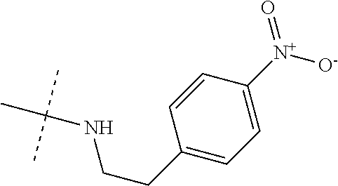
C1(CCNC(C)(C)C)=CC=C([N+]([O-])=O)C=C1
